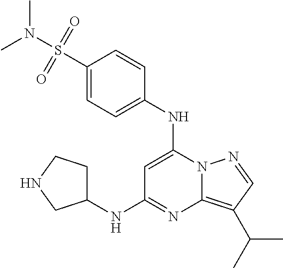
C12=C(C(C)C)C=NN1C(NC1=CC=C(S(N(C)C)(=O)=O)C=C1)=CC(NC1CCNC1)=N2
